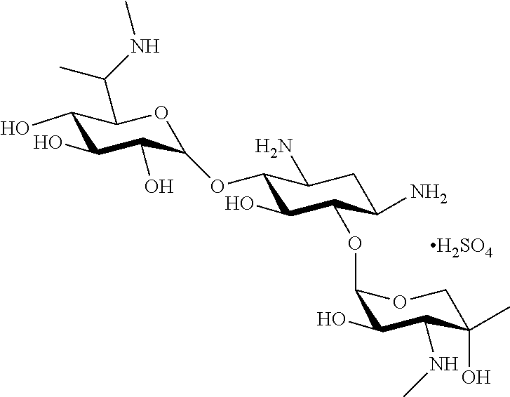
[H2SO4].OC1C(OC2C(O)C(O)C(O)C(C(C)NC)O2)C(N)CC(N)C1OC1OCC(C)(O)C(NC)C1O
